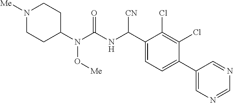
C1(N(C(NC(C2=CC=C(C3=CN=CN=C3)C(Cl)=C2Cl)[CN])=O)O[Me])CCN([Me])CC1
